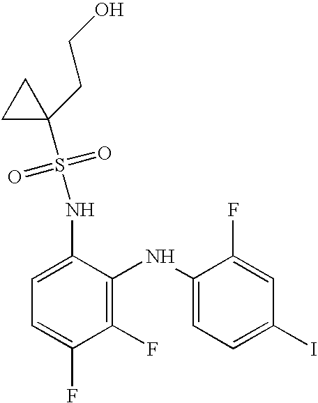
C1(F)=C(NC2=CC=C(I)C=C2F)C(NS(C2(CCO)CC2)(=O)=O)=CC=C1F
